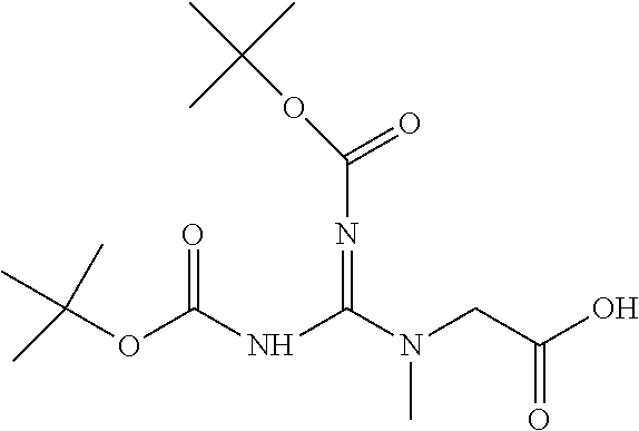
O(C(NC(N(CC(O)=O)C)=NC(OC(C)(C)C)=O)=O)C(C)(C)C
